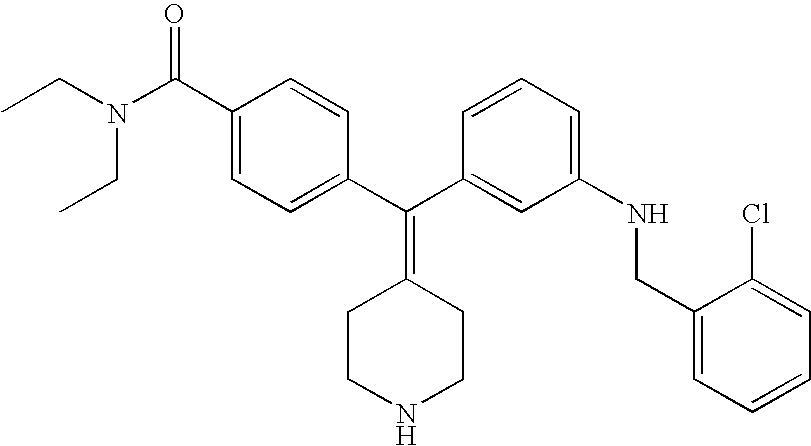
CCN(CC)C(C1=CC=C(C(C2=CC(NCC3=CC=CC=C3Cl)=CC=C2)=C2CCNCC2)C=C1)=O
